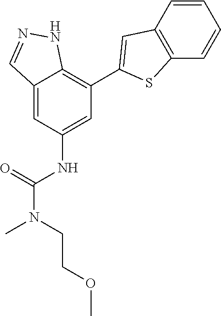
C12=CC(NC(=O)N(C)CCOC)=CC(C3=CC4=C(S3)C=CC=C4)=C1NN=C2
